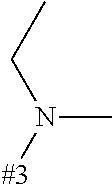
CN([#3])CC
